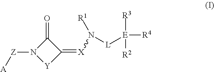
C1(=O)N([Z][A])[Y]C1=[X]N([R1])[L][E]([R4])([R3])[R2]
